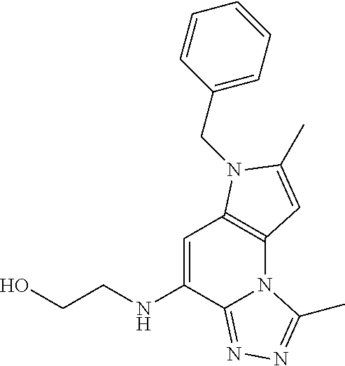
C1=C(NCCO)C2=NN=C(C)N2C2=C1N(CC1=CC=CC=C1)C(C)=C2
